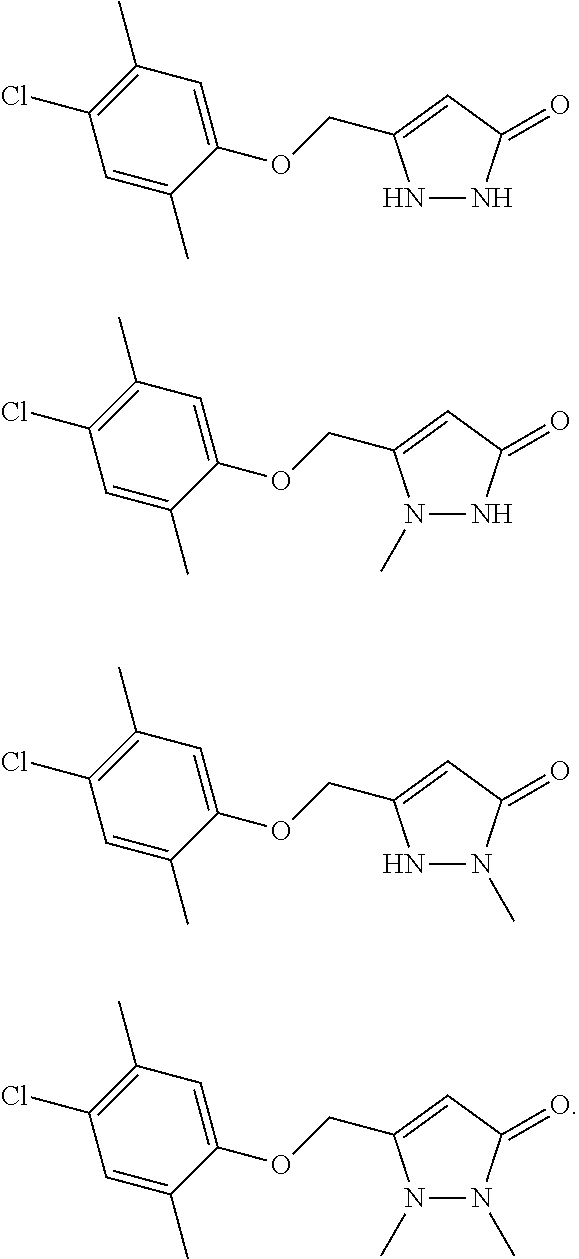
N1NC(=O)C=C1COC1=CC(C)=C(Cl)C=C1C.N1(C)NC(=O)C=C1COC1=CC(C)=C(Cl)C=C1C.N1N(C)C(=O)C=C1COC1=CC(C)=C(Cl)C=C1C.N1(C)N(C)C(=O)C=C1COC1=CC(C)=C(Cl)C=C1C
